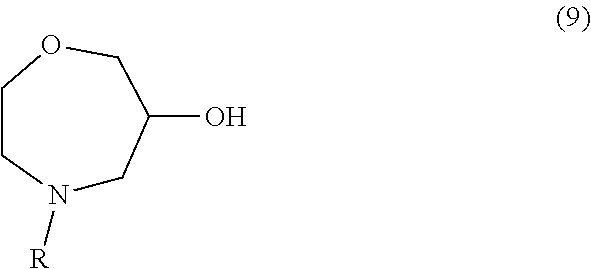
N1([R])CC(O)COCC1
